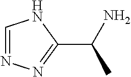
C1=NN=C(C(C)N)N1
